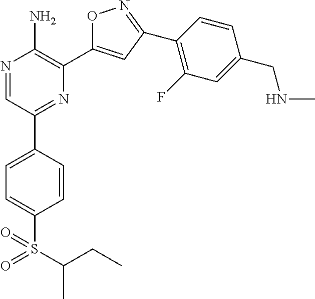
N1=CC(C2=CC=C(S(C(CC)C)(=O)=O)C=C2)=NC(C2=CC(C3=C(F)C=C(CNC)C=C3)=NO2)=C1N
